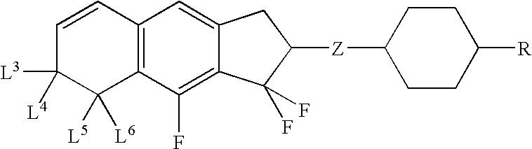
C1=CC2=C(C([L5])([L6])C1([L4])[L3])C(F)=C1C(=C2)CC([Z]C2CCC([R])CC2)C1(F)F
